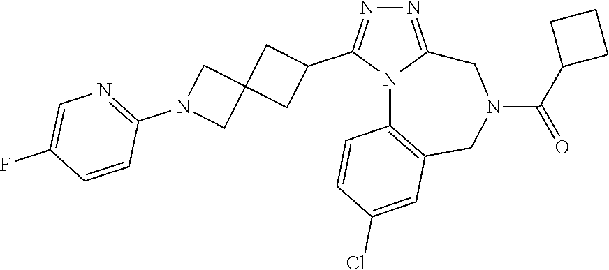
N1=C2N(C(C3CC4(C3)CN(C3=NC=C(F)C=C3)C4)=N1)C1=C(CN(C(C3CCC3)=O)C2)C=C(Cl)C=C1
